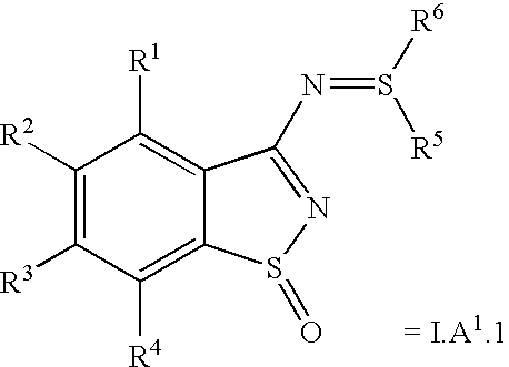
C1([R2])=C([R3])C([R4])=C2C(=C1[R1])C(N=S([R6])[R5])=NS2=O.[= I.A1.1]
